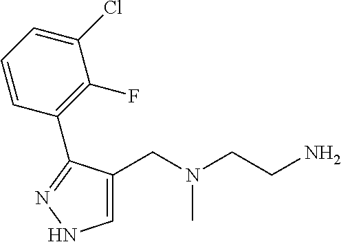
C1=C(CN(CCN)C)C(C2=C(F)C(Cl)=CC=C2)=NN1
